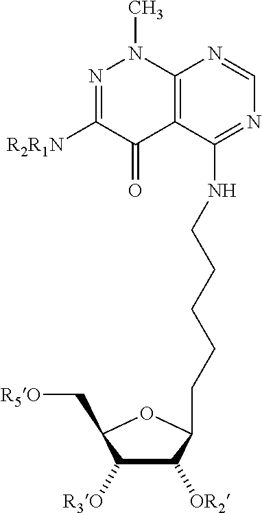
N1=C([R2R1N])C(=O)C2=C(N1C)N=CN=C2NCCCCCC1C([OR2])C([R3O])C(C[R5O])O1
